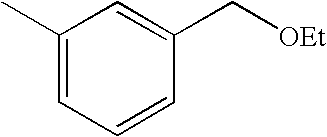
C1(C)=CC=CC(C[OEt])=C1
